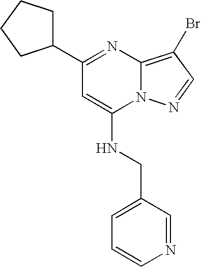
C1(C2CCCC2)=NC2=C(Br)C=NN2C(NCC2=CC=CN=C2)=C1
